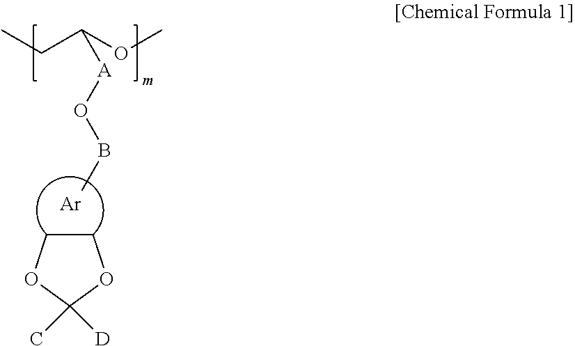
CCC(OC)[A]OBC.C1COC(C)([D])O1.[Ar]
